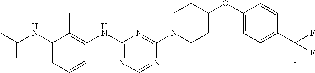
CC(NC1=CC=CC(NC2=NC=NC(N3CCC(OC4=CC=C(C(F)(F)F)C=C4)CC3)=N2)=C1C)=O
